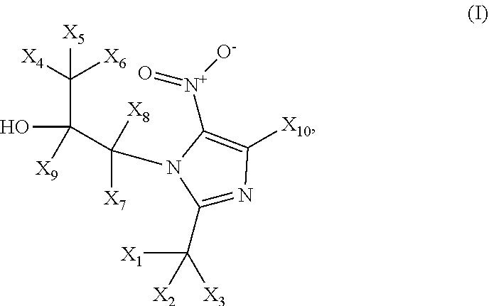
C1(C([X1])([X3])[X2])=NC([X10])=C([N+]([O-])=O)N1C(C(O)([X9])C([X4])([X6])[X5])([X8])[X7]
